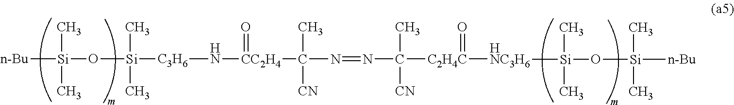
[n-Bu][Si](C)(C)O[Si](C)(C)[C3H6]N[CC2H4](=O)C([CN])(C)N=NC([CN])(C)[C2H4C](=O)[HNC3H6][Si](C)(C)O[Si](C)(C)[n-Bu]
